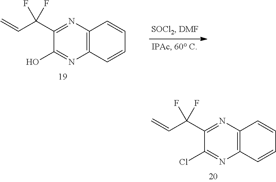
C=CC(F)(F)C1=NC2=C(N=C1O)C=CC=C2.C=CC(F)(F)C1=NC2=C(N=C1Cl)C=CC=C2
